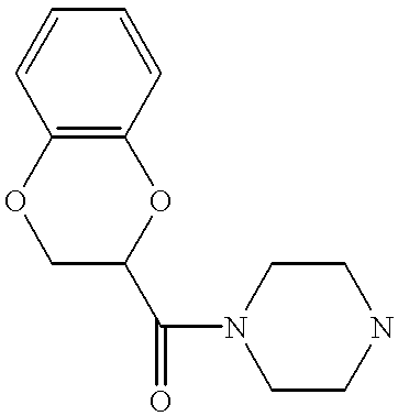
C1=CC2=C(C=C1)OC(C(N1CCNCC1)=O)CO2
